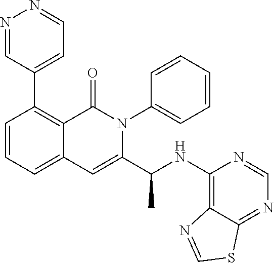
C1(C2=C3C(=CC=C2)C=C(C(NC2=C4C(=NC=N2)SC=N4)C)N(C2=CC=CC=C2)C3=O)=CC=NN=C1
